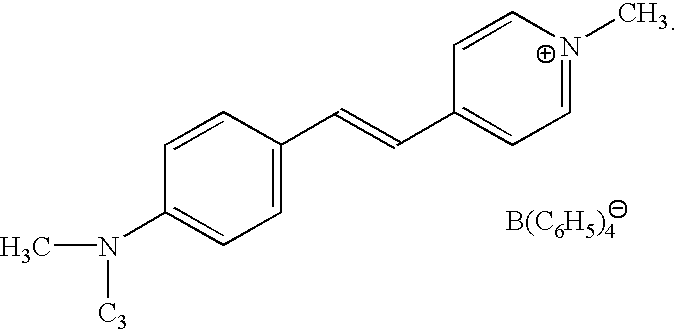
C1=CC(C=CC2=CC=[N+](C)C=C2)=CC=C1N(C)[C3].[B(C6H5)4]
